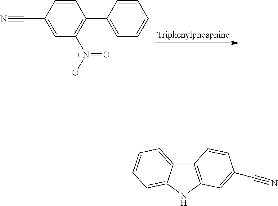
C1=CC(C#N)=CC(N(O)=O)=C1C1=CC=CC=C1.C12=C(NC3=CC=CC=C13)C=C(C#N)C=C2
